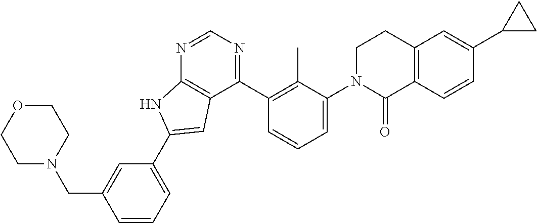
C1=CC=C(C2=CC3=C(N=CN=C3C3=C(C)C(N4C(=O)C5=C(CC4)C=C(C4CC4)C=C5)=CC=C3)N2)C=C1CN1CCOCC1
